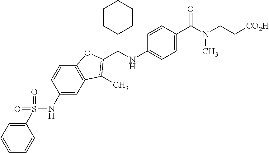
C1=C(C(N(CC[CO2H])C)=O)C=CC(NC(C2CCCCC2)C2=C(C)C3=C(C=CC(NS(C4=CC=CC=C4)(=O)=O)=C3)O2)=C1
